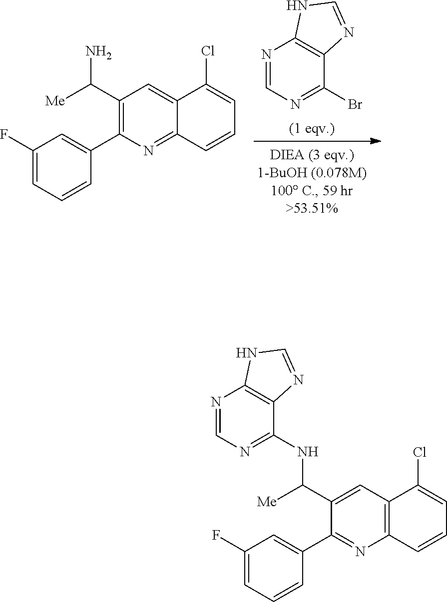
BrC1=NC=NC2=C1N=CN2.C(C1=C(C2=CC(F)=CC=C2)N=C2C(=C1)C(Cl)=CC=C2)([Me])N.C(C1=CC2=C(N=C1C1=CC(F)=CC=C1)C=CC=C2Cl)([Me])NC1=NC=NC2=C1N=CN2
